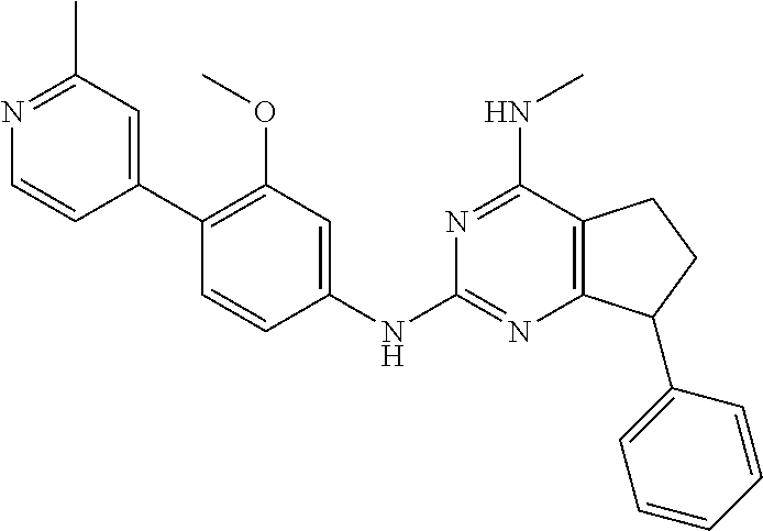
C1(C2=CC(C)=NC=C2)=C(OC)C=C(NC2=NC3=C(C(NC)=N2)CCC3C2=CC=CC=C2)C=C1
